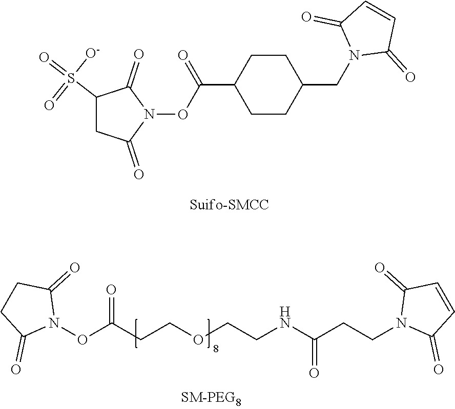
C1(S(=O)([O-])=O)CC(=O)N(OC(C2CCC(CN3C(=O)C=CC3=O)CC2)=O)C1=O.C1(=O)N(OC(CCOCCNC(CCN2C(=O)C=CC2=O)=O)=O)C(=O)CC1
